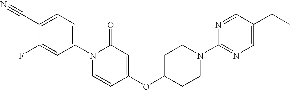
C1(C#N)=CC=C(N2C=CC(OC3CCN(C4=NC=C(CC)C=N4)CC3)=CC2=O)C=C1F
